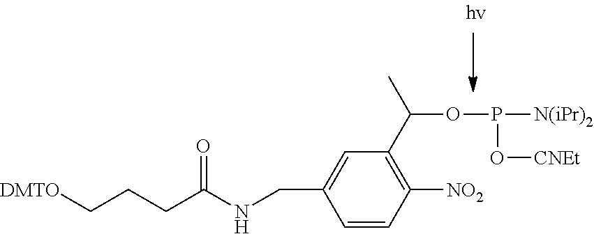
[DMTO]CCCC(NCC1=CC(C(OP([N(iPr)2])O[CNEt])C)=C([NO2])C=C1)=O
